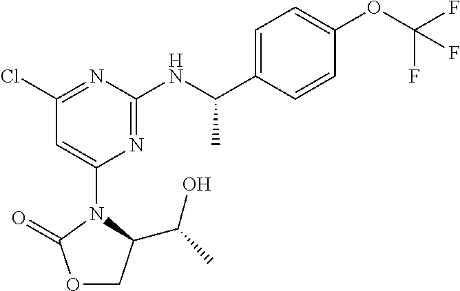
C1=C(OC(F)(F)F)C=CC(C(NC2=NC(N3C(C(C)O)COC3=O)=CC(Cl)=N2)C)=C1
